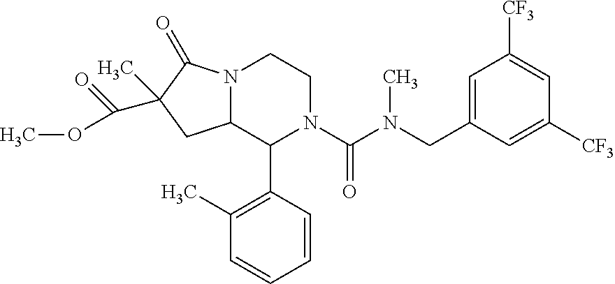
N12C(C(C3=C(C)C=CC=C3)N(C(N(CC3=CC([CF3])=CC([CF3])=C3)C)=O)CC1)CC(C(OC)=O)(C)C2=O
